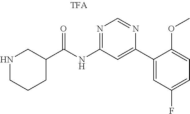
N1CCCC(C(NC2=NC=NC(C3=CC(F)=CC=C3OC)=C2)=O)C1
